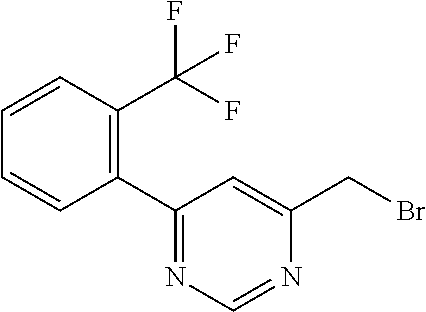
C1(C2=NC=NC(CBr)=C2)=C(C(F)(F)F)C=CC=C1
